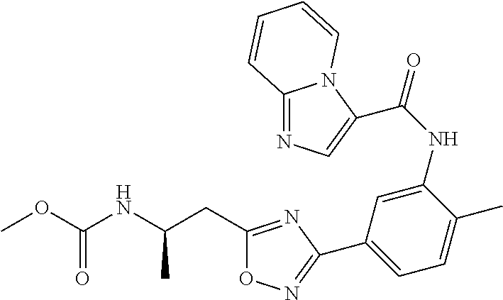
C1(C2=CC=C(C)C(NC(=O)C3=CN=C4N3C=CC=C4)=C2)=NOC(CC(NC(OC)=O)C)=N1
